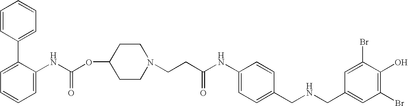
C1=CC(C2=CC=CC=C2NC(OC2CCN(CCC(NC3=CC=C(CNCC4=CC(Br)=C(O)C(Br)=C4)C=C3)=O)CC2)=O)=CC=C1
